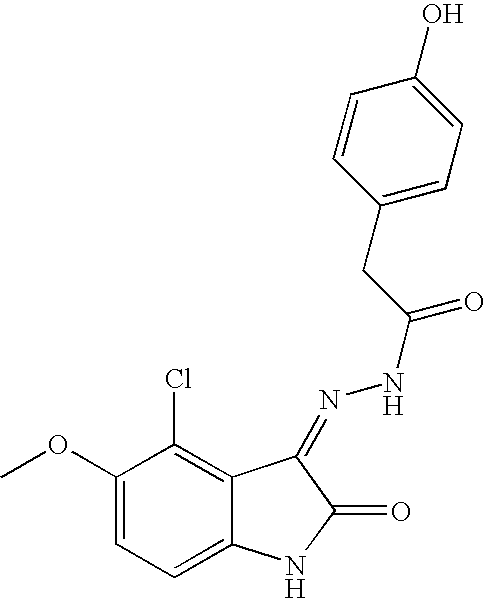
C1(OC)=CC=C2C(=C1Cl)C(=NNC(CC1=CC=C(O)C=C1)=O)C(=O)N2
